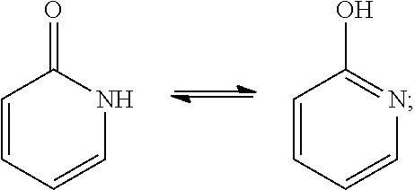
C1=CC=CN=C1O.C1=CC=CNC1=O
